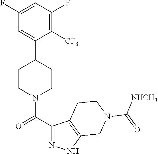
C1(F)=CC(F)=C([CF3])C(C2CCN(C(C3=NNC4=C3CCN(C(=O)[NHCH3])C4)=O)CC2)=C1
